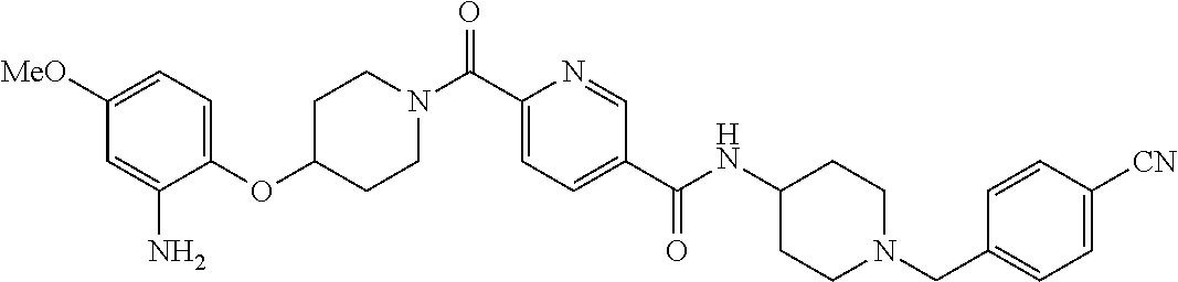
C1CN(C(C2=CC=C(C(=O)NC3CCN(CC4=CC=C([CN])C=C4)CC3)C=N2)=O)CCC1OC1=CC=C([MeO])C=C1N
